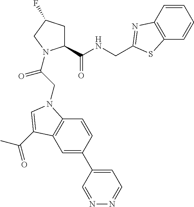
N1=CC(C2=CC3=C(C=C2)N(CC(=O)N2C(C(NCC4=NC5=C(C=CC=C5)S4)=O)CC(F)C2)C=C3C(C)=O)=CC=N1
